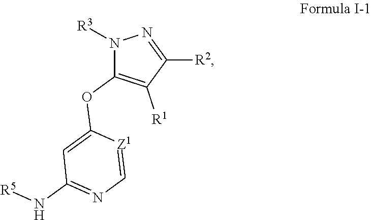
N1([R3])C(OC2=CC(N[R5])=NC=[Z1]2)=C([R1])C([R2])=N1
